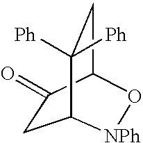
C1C(=O)C2CC([Ph])([Ph])C1[NPh]O2
